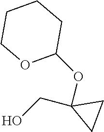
C1CCOC(OC2(CO)CC2)C1
